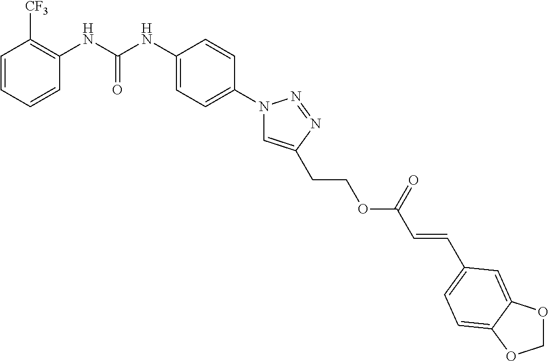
C1=CC=CC(NC(NC2=CC=C(N3C=C(CCOC(C=CC4=CC=C5C(=C4)OCO5)=O)N=N3)C=C2)=O)=C1[CF3]
